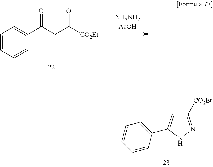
C1=CC=CC(C(CC([CO2Et])=O)=O)=C1.C1=CC(C2=CC([CO2Et])=NN2)=CC=C1
